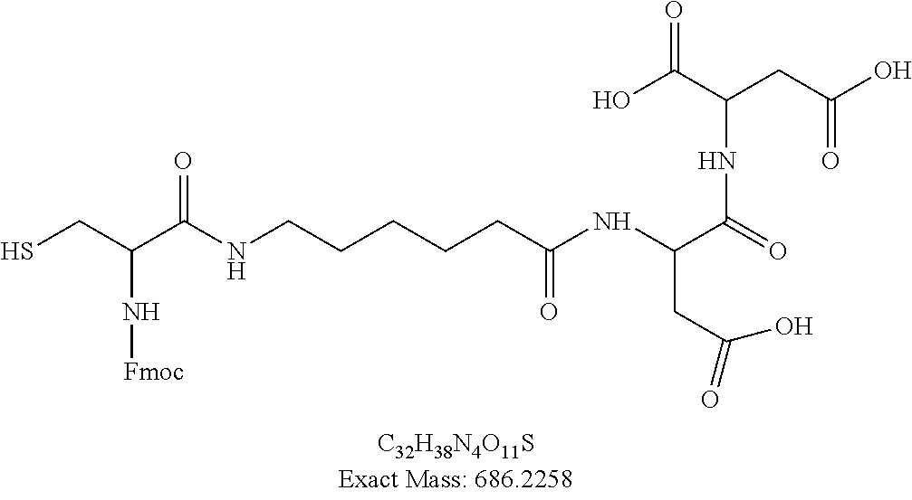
SCC(C(NCCCCCC(=O)NC(C(NC(C(O)=O)CC(O)=O)=O)CC(O)=O)=O)N[Fmoc]
